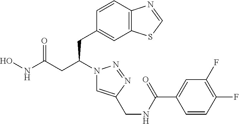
C12=C(C=CC(CC(CC(NO)=O)N3C=C(CNC(C4=CC(F)=C(F)C=C4)=O)N=N3)=C1)N=CS2
